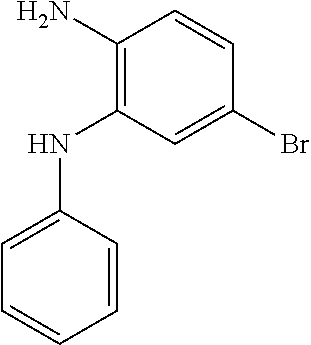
C1(N)=C(NC2=CC=CC=C2)C=C(Br)C=C1
